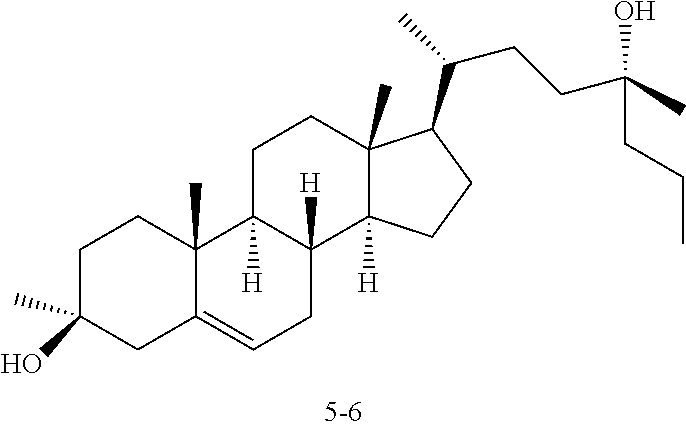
C1C(C)(O)CC2=CCC3([H])C([H])(C2(C)C1)CCC1(C)C3([H])CCC1C(CCC(O)(C)CCC)C
